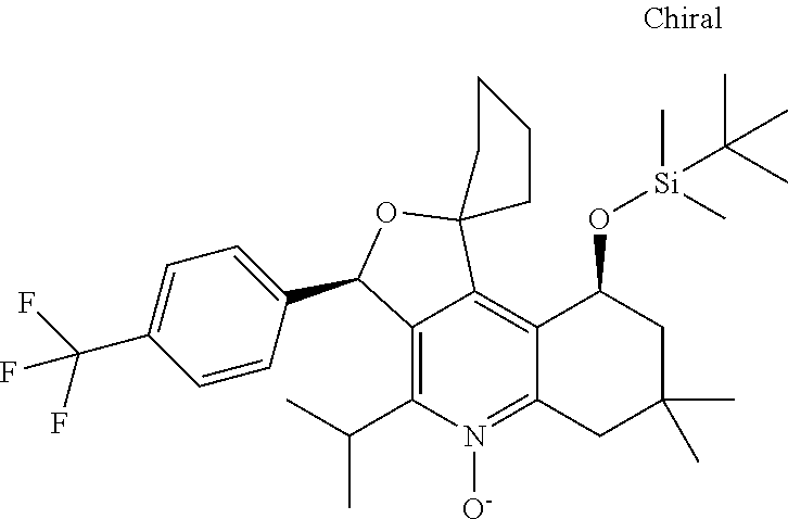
C12=C(C(C)C)N([O-])=C3C(=C1C1(OC2C2=CC=C(C(F)(F)F)C=C2)CCCC1)C(O[Si](C(C)(C)C)(C)C)CC(C)(C)C3
